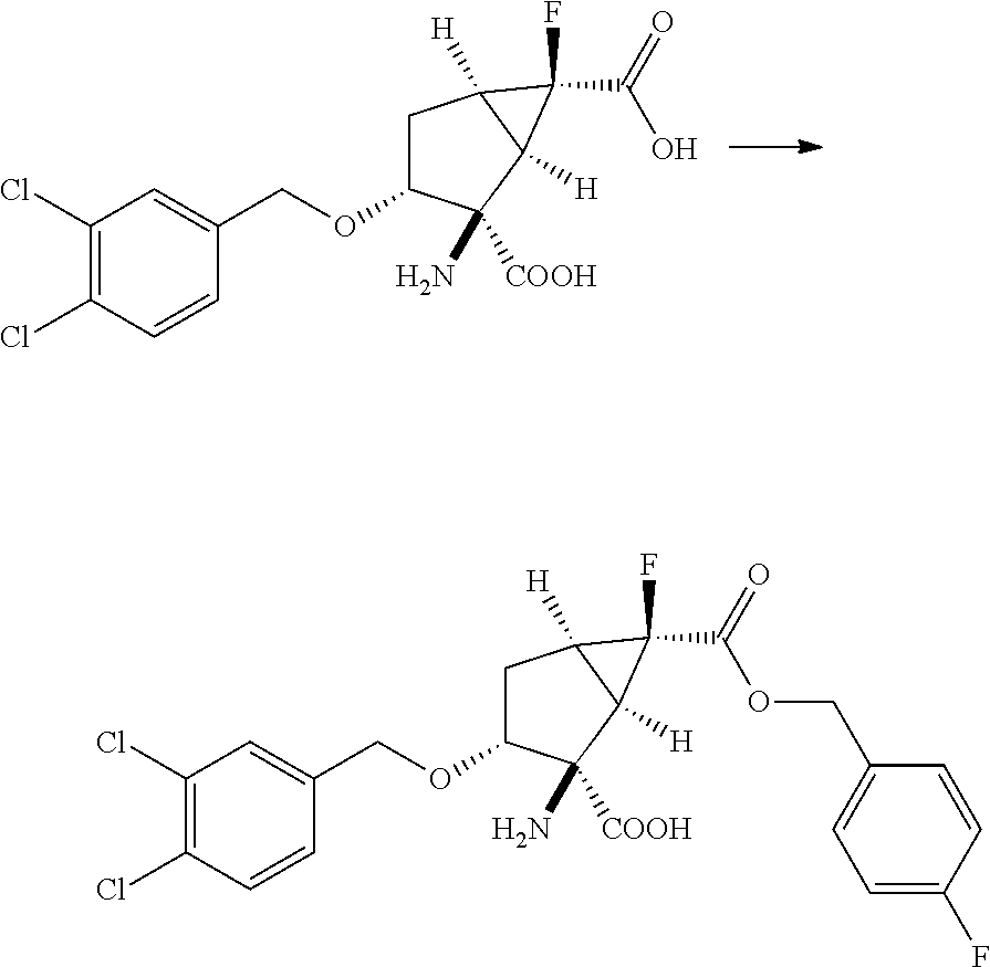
C1(Cl)=C(Cl)C=CC(COC2CC3([H])C([H])(C3(C(=O)O)F)C2([COOH])N)=C1.C1(Cl)=C(Cl)C=CC(COC2CC3([H])C([H])(C3(C(=O)OCC3=CC=C(F)C=C3)F)C2([COOH])N)=C1
